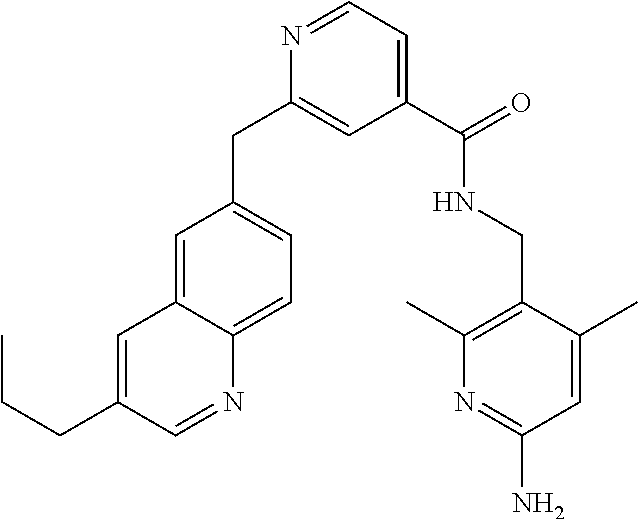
N1=CC=C(C(NCC2=C(C)N=C(N)C=C2C)=O)C=C1CC1=CC=C2C(=C1)C=C(CCC)C=N2
